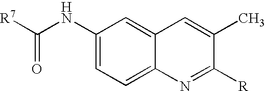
C1(NC([R7])=O)=CC=C2C(=C1)C=C(C)C([R])=N2
